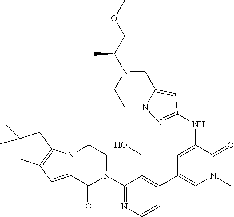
C12=C(N3C(=C1)C(=O)N(C1=NC=CC(C4=CN(C)C(=O)C(NC5=NN6CCN(C(C)COC)CC6=C5)=C4)=C1CO)CC3)CC(C)(C)C2
